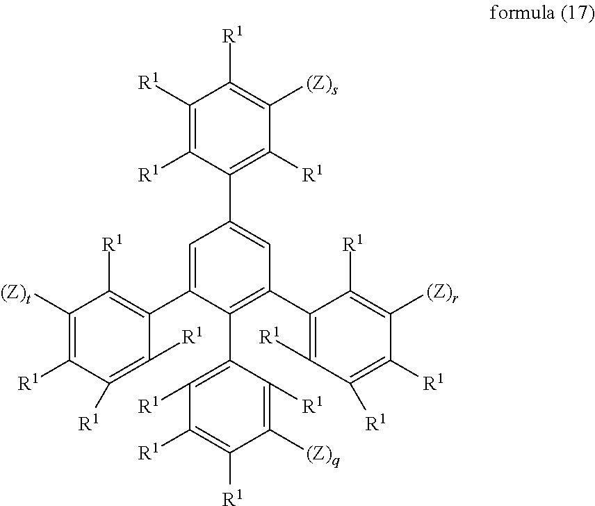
C1=C(C2=C([R1])C([(Z)t])=C([R1])C([R1])=C2[R1])C(C2=C([R1])C([R1])=C([R1])C([(Z)q])=C2[R1])=C(C2=C([R1])C([R1])=C([R1])C([(Z)r])=C2[R1])C=C1C1=C([R1])C([(Z)s])=C([R1])C([R1])=C1[R1]
